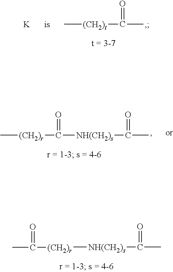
[(CH2)r]([NH(CH2)s]C(=O)C)C(C)=O.C[(CH2)t]C(C)=O.[K].C[(CH2)r]C([NH(CH2)s]C(=O)C)=O
